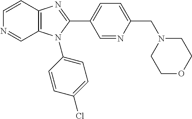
C12=C(C=CN=C1)N=C(C1=CC=C(CN3CCOCC3)N=C1)N2C1=CC=C(Cl)C=C1
